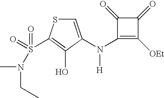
C1(N([H])C2=CSC(S(N(C)CC)(=O)=O)=C2O)=C([OEt])C(=O)C1=O
